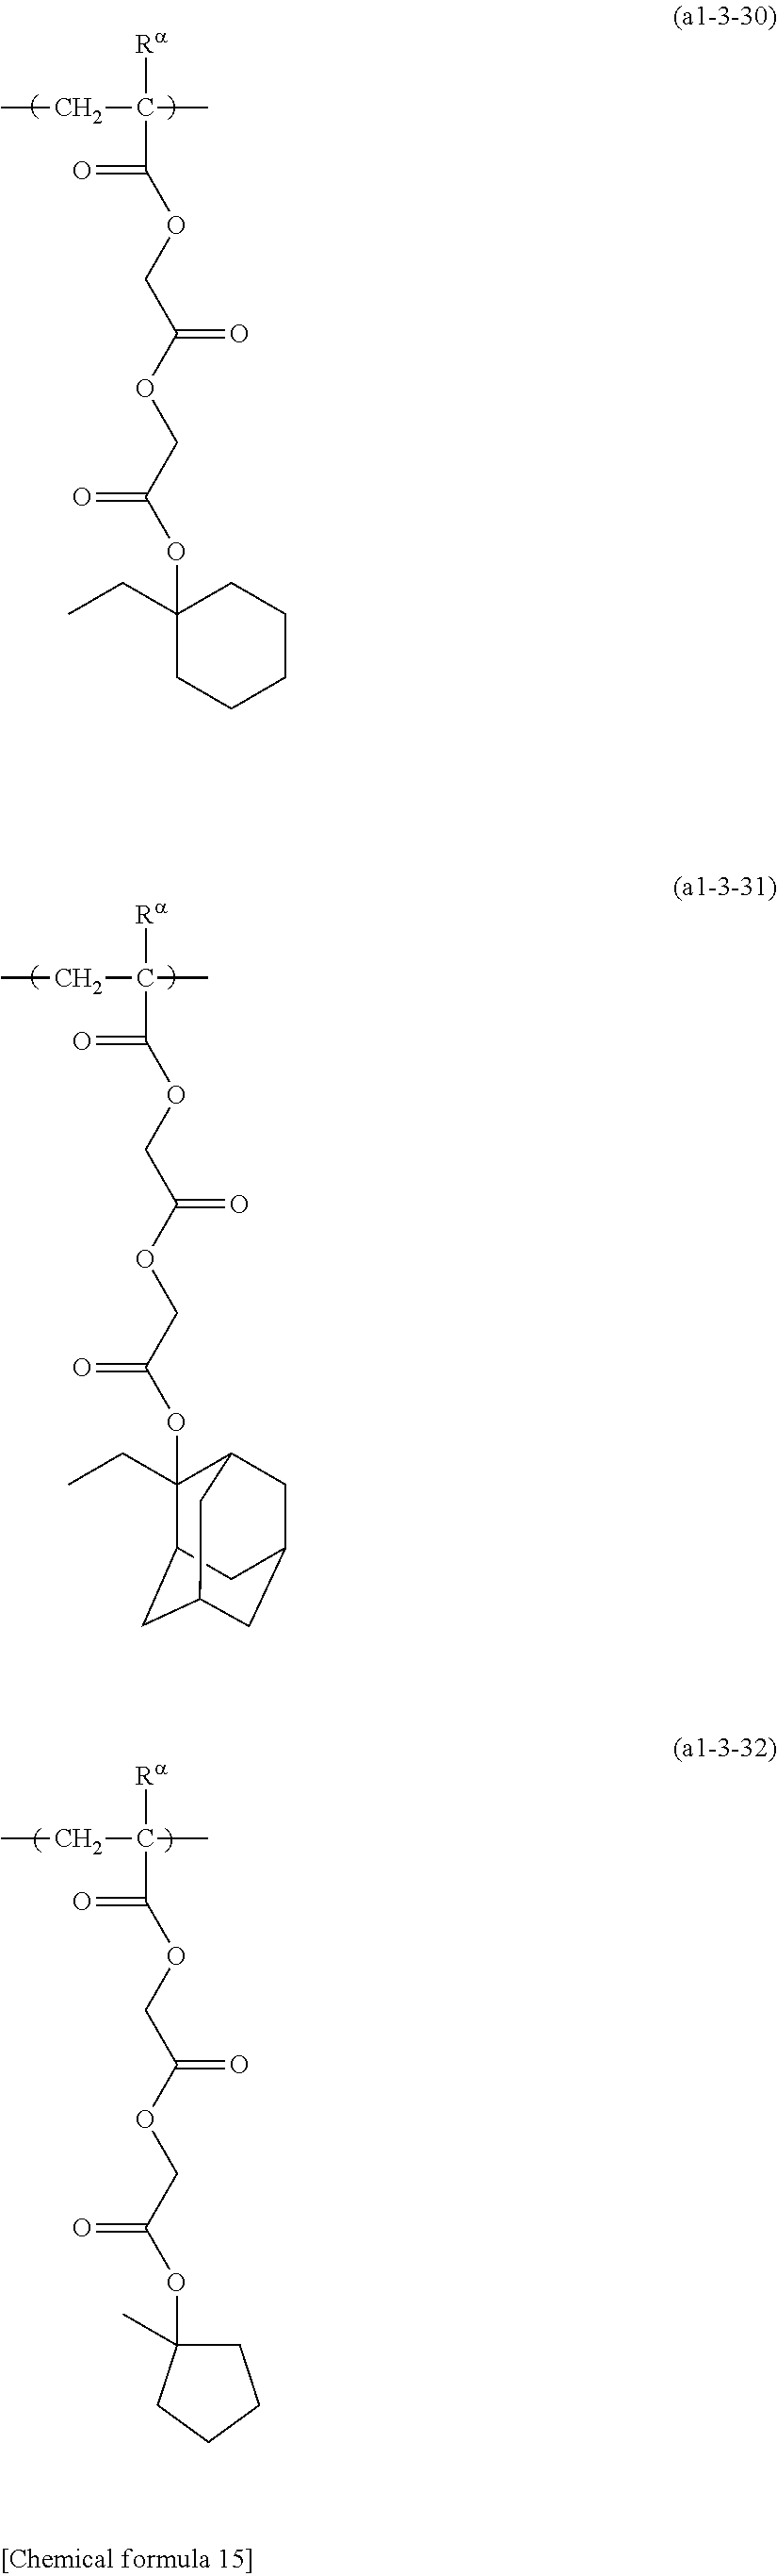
CCC(C)([Ra])C(=O)OCC(OCC(OC1(CC)CCCCC1)=O)=O.CCC(C)([Ra])C(=O)OCC(OCC(OC1(CC)C2CC3CC(CC1C3)C2)=O)=O.CCC(C)([Ra])C(=O)OCC(OCC(OC1(C)CCCC1)=O)=O
